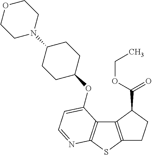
C12=C(SC3=C1C(OC1CCC(N4CCOCC4)CC1)=CC=N3)CCC2C(=O)OCC
